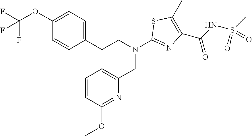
C1(CCN(C2=NC(C(=O)NS(C)(=O)=O)=C(C)S2)CC2=CC=CC(OC)=N2)=CC=C(OC(F)(F)F)C=C1
